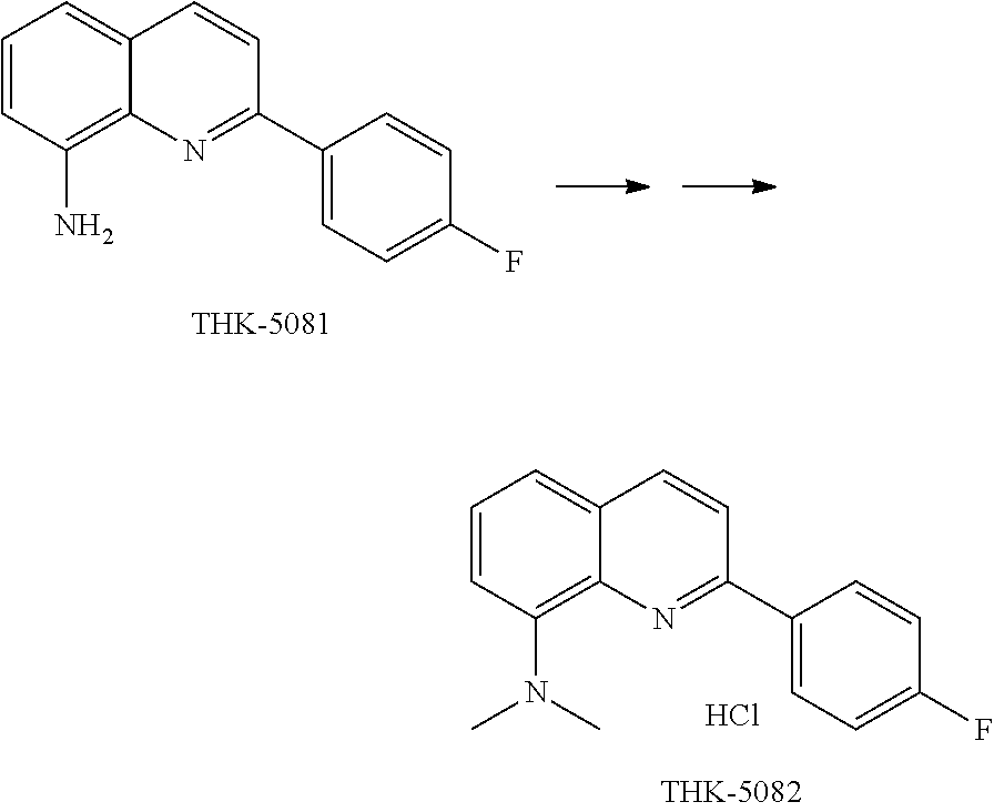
C1=CC(N)=C2C(=C1)C=CC(C1=CC=C(F)C=C1)=N2.C1=CC(N(C)C)=C2C(=C1)C=CC(C1=CC=C(F)C=C1)=N2.Cl
